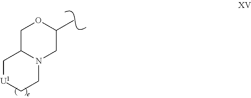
C1C2N(CC(C)O1)CC[U1]C2
